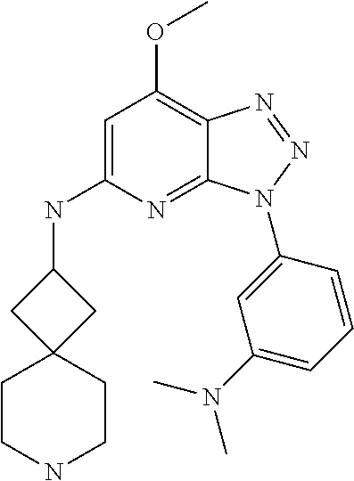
C1=C(NC2CC3(C2)CCNCC3)N=C2C(=C1OC)N=NN2C1=CC(N(C)C)=CC=C1
